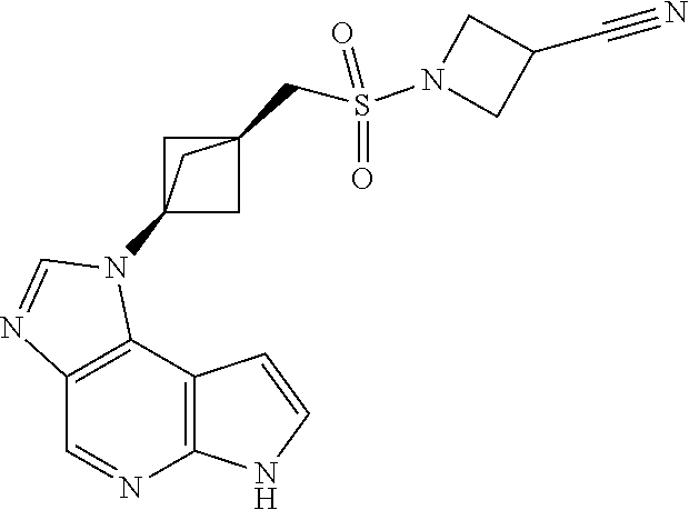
C1=NC2=C(C3=C1N=CN3C13CC(CS(N4CC(C#N)C4)(=O)=O)(C1)C3)C=CN2
